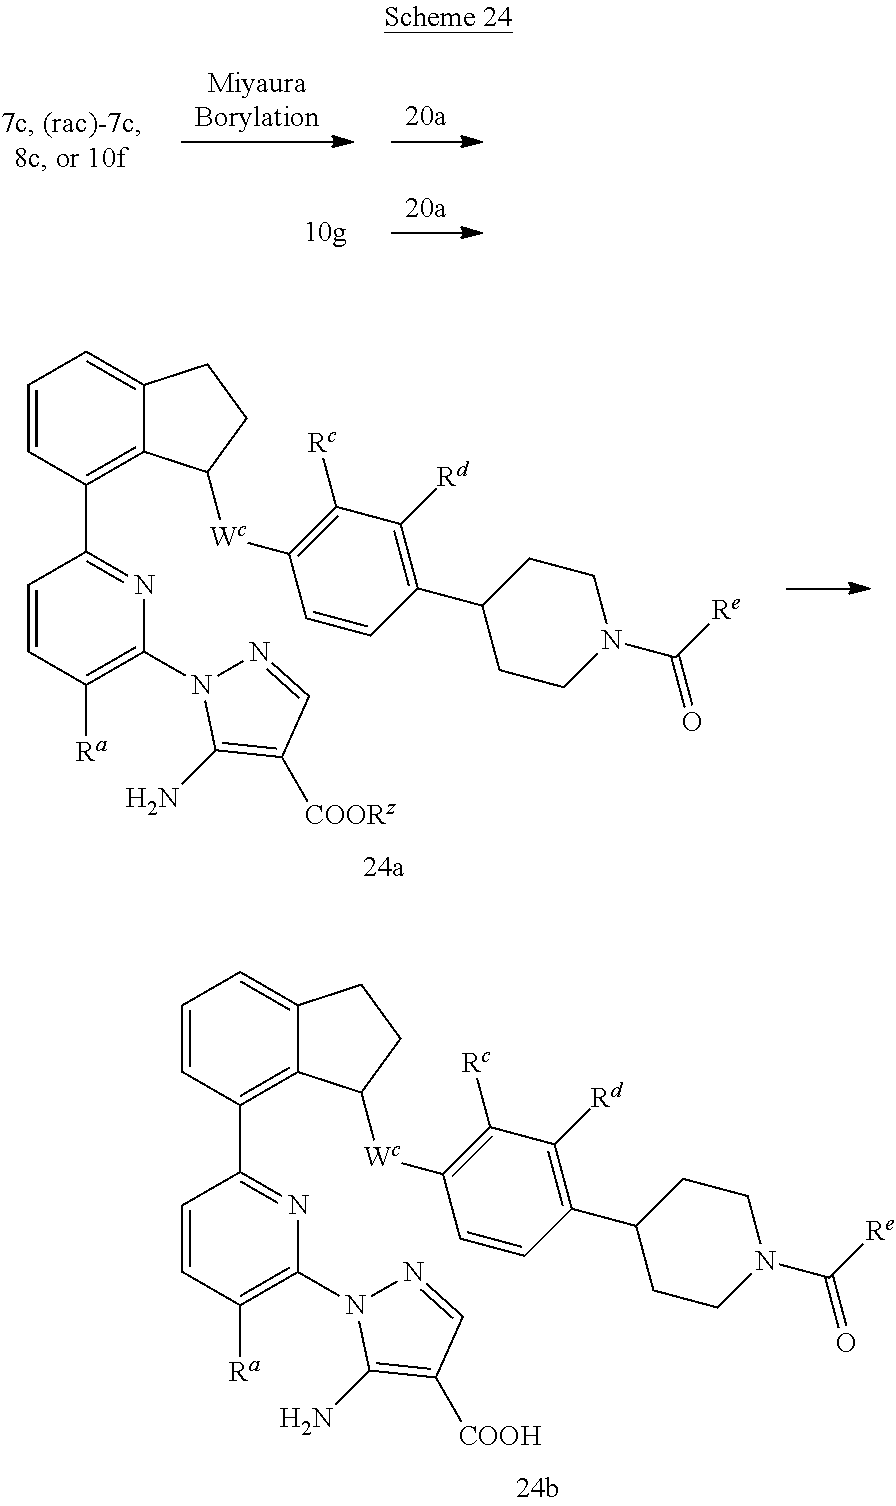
C1=CC(C2=NC(N3N=CC([COOH])=C3N)=C([Ra])C=C2)=C2C(=C1)CCC2[Wc]C1=C([Rc])C([Rd])=C(C2CCN(C([Re])=O)CC2)C=C1.C1=CC(C2=NC(N3N=CC([COORz])=C3N)=C([Ra])C=C2)=C2C(=C1)CCC2[Wc]C1=C([Rc])C([Rd])=C(C2CCN(C([Re])=O)CC2)C=C1
